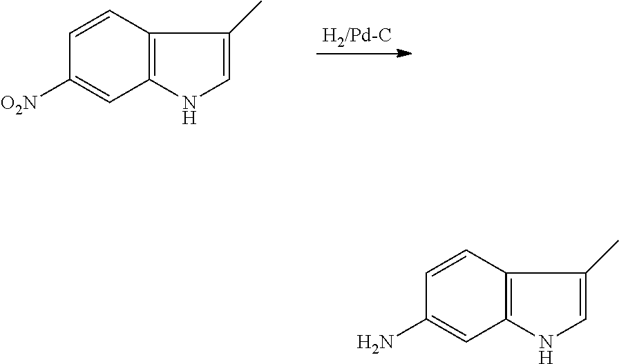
C1=CC2=C(C=C1[O2N])NC=C2C.C1=CC2=C(C=C1N)NC=C2C
